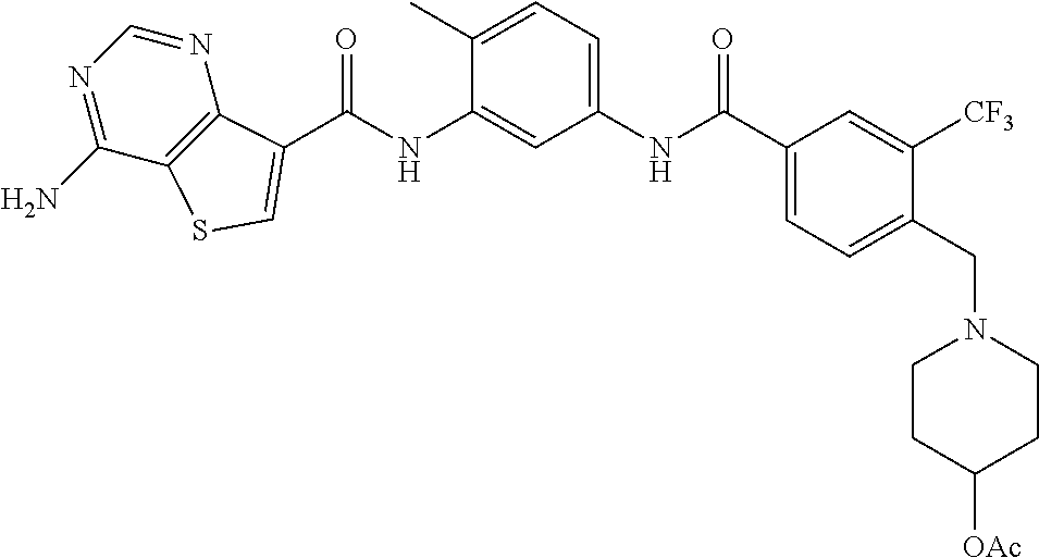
C(NC1=CC(NC(C2=CC=C(CN3CCC([OAc])CC3)C([CF3])=C2)=O)=CC=C1C)(=O)C1=CSC2=C1N=CN=C2N
